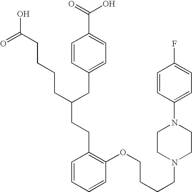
C(C(CC1=CC=C(C(=O)O)C=C1)CCCCC(O)=O)CC1=C(OCCCCN2CCN(C3=CC=C(F)C=C3)CC2)C=CC=C1
